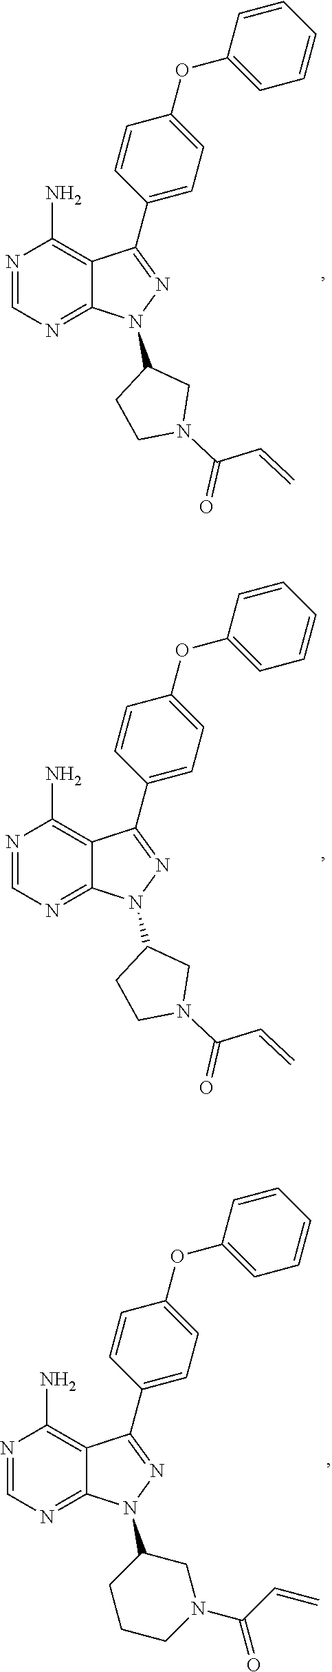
N1=CN=C2C(=C1N)C(C1=CC=C(OC3=CC=CC=C3)C=C1)=NN2C1CCN(C(C=C)=O)C1.N1=CN=C2C(=C1N)C(C1=CC=C(OC3=CC=CC=C3)C=C1)=NN2C1CCN(C(C=C)=O)C1.N1=CN=C2C(=C1N)C(C1=CC=C(OC3=CC=CC=C3)C=C1)=NN2C1CCCN(C(C=C)=O)C1
